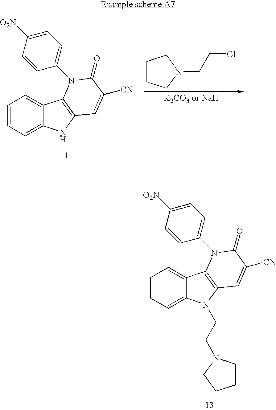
C1CCN(CCCl)C1.C1=CC=C2C(=C1)C1=C(N2)C=C([CN])C(=O)N1C1=CC=C([O2N])C=C1.C1=CC=C2C(=C1)C1=C(N2CCN2CCCC2)C=C([CN])C(=O)N1C1=CC=C([O2N])C=C1
